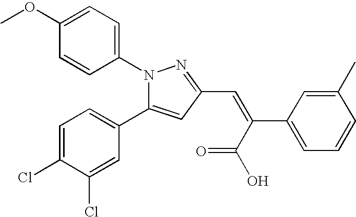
N1(C2=CC=C(OC)C=C2)C(C2=CC=C(Cl)C(Cl)=C2)=CC(C=C(C(=O)O)C2=CC=CC(C)=C2)=N1
